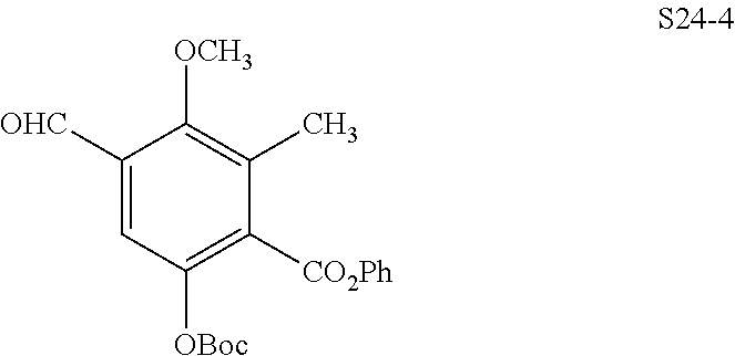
C1([OHC])=CC([OBoc])=C([CO2Ph])C(C)=C1[OCH3]
